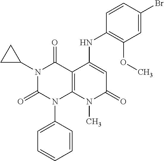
C1=CC(N2C3=C(C(=O)N(C4CC4)C2=O)C(NC2=C(OC)C=C(Br)C=C2)=CC(=O)N3C)=CC=C1
